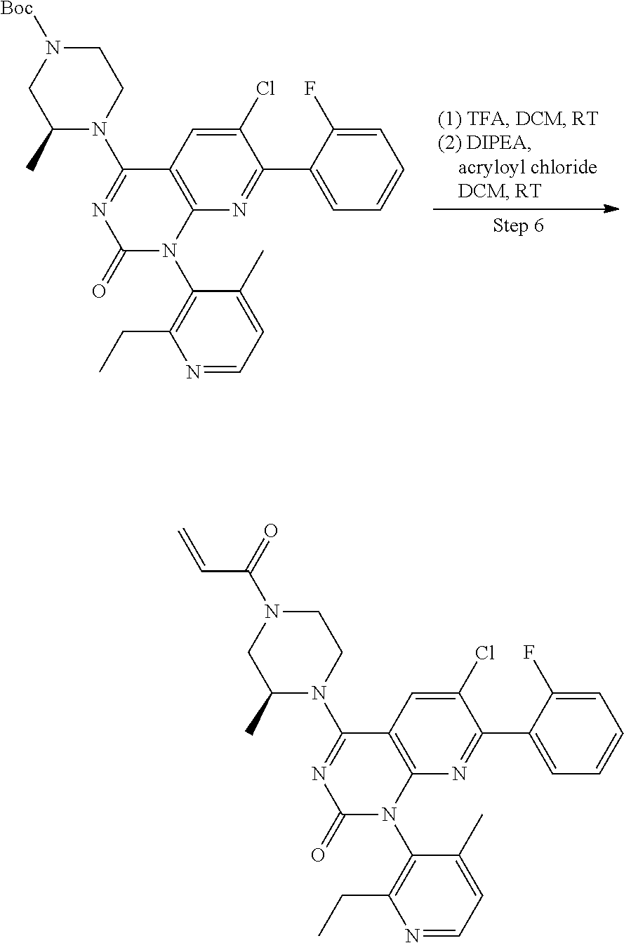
C12=C(N=C(C3=CC=CC=C3F)C(Cl)=C1)N(C1=C(CC)N=CC=C1C)C(=O)N=C2N1CCN([Boc])CC1C.C12=C(N=C(C3=CC=CC=C3F)C(Cl)=C1)N(C1=C(CC)N=CC=C1C)C(=O)N=C2N1CCN(C(=O)C=C)CC1C
